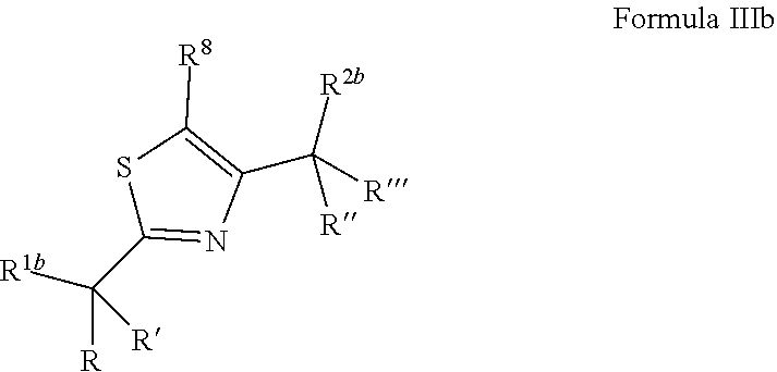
S1C(C([R1b])([R])[R])=NC(C([R])([R2b])[R])=C1[R8]
